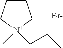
C1CC[N+](C)(CCC)C1.[Br-]
